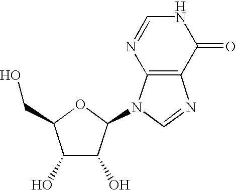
C1=NC2=C(C(=O)N1)N=CN2C1C(O)C(O)C(CO)O1
